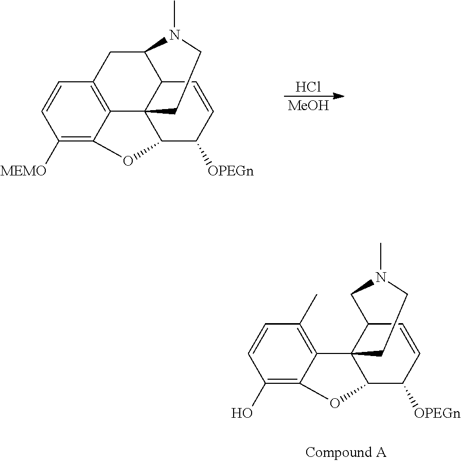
C1([MEMO])=C2C3=C(C=C1)CC1C4C3(C(C([OPEGn])C=C4)O2)CCN1C.Cl.[MeOH].C1(O)=C2C(=C(C)C=C1)C13C(CN(C)CC1)C=CC([OPEGn])C3O2
